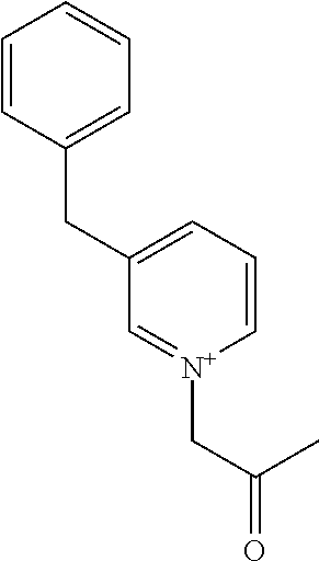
C1=C(CC2=CC=CC=C2)C=[N+](CC(C)=O)C=C1
